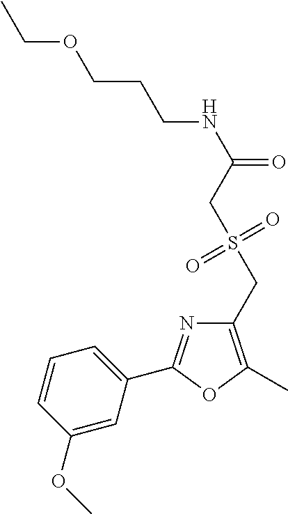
C1=CC(OC)=CC(C2=NC(CS(CC(NCCCOCC)=O)(=O)=O)=C(C)O2)=C1
